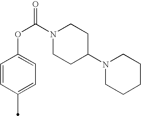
C1=CC(C)=CC=C1OC(N1CCC(N2CCCCC2)CC1)=O
